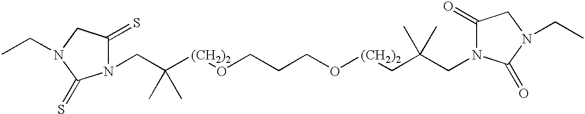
C(C([(CH2)2]OCCCO[(CH2)2]CC(CN1C(=O)CN(CC)C1=O)(C)C)(C)C)N1C(=S)CN(CC)C1=S
